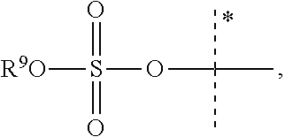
C(C)(OS([R9O])(=O)=O)(C)C
